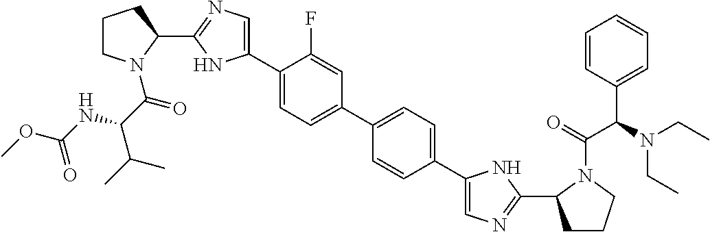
C1(C2=CN=C(C3CCCN3C(=O)C(NC(OC)=O)C(C)C)N2)=CC=C(C2=CC=C(C3=CN=C(C4CCCN4C(=O)C(N(CC)CC)C4=CC=CC=C4)N3)C=C2)C=C1F
